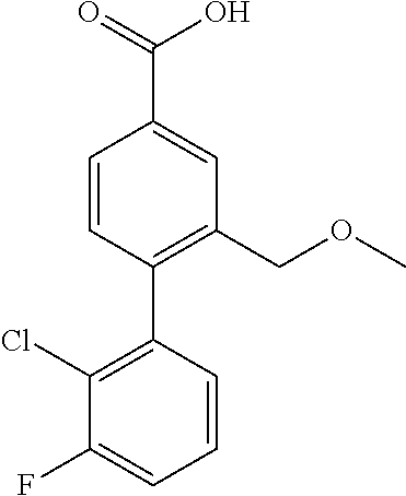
C1=CC(C2=C(Cl)C(F)=CC=C2)=C(COC)C=C1C(=O)O
